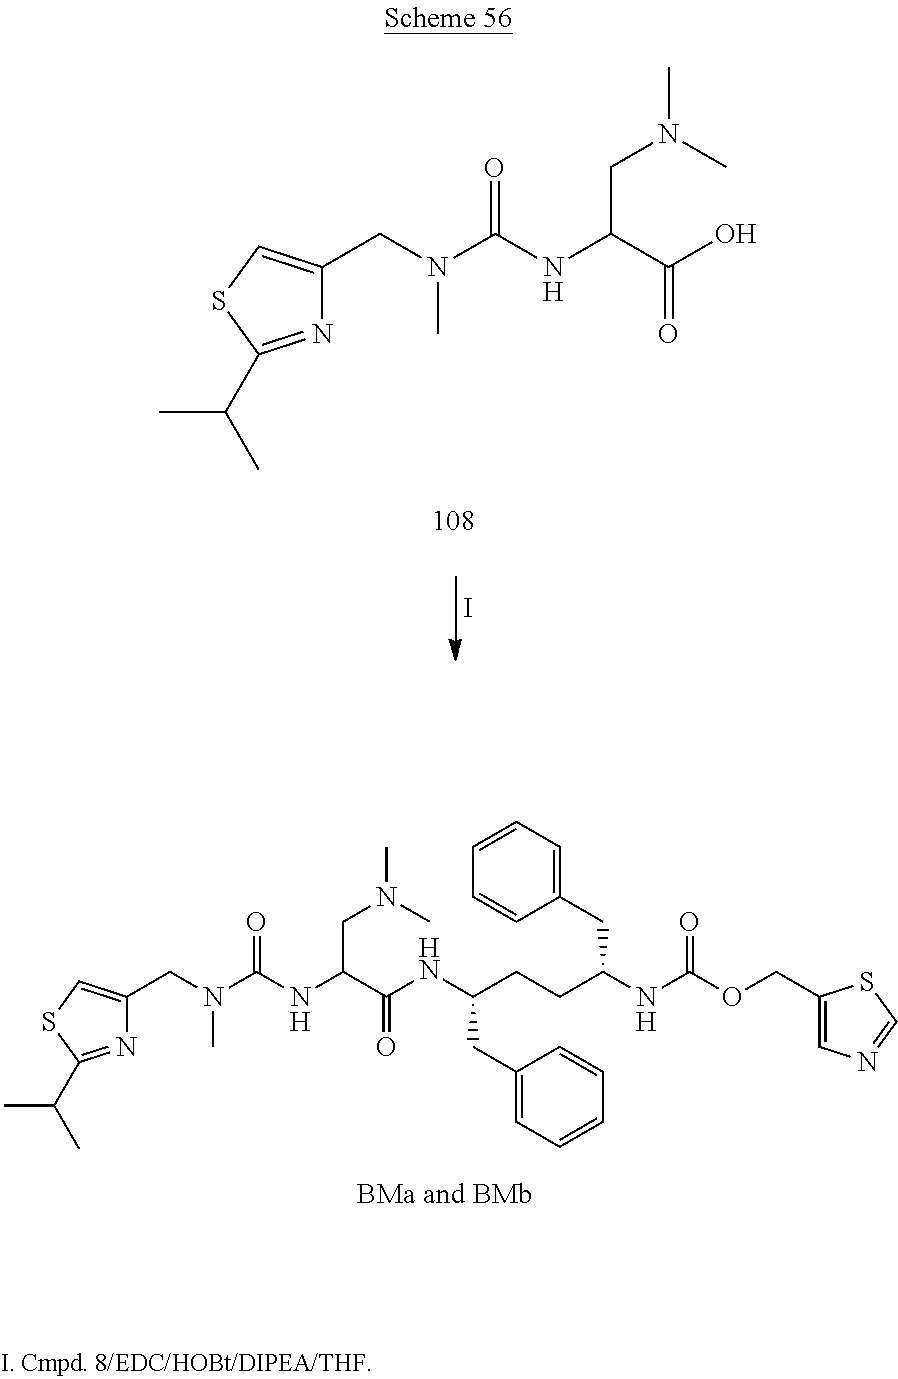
[BMa and BMb].N1=C(C(C)C)SC=C1CN(C(NC(C(=O)NC(CCC(NC(OCC1=CN=CS1)=O)CC1=CC=CC=C1)CC1=CC=CC=C1)CN(C)C)=O)C.N1=C(C(C)C)SC=C1CN(C(NC(C(O)=O)CN(C)C)=O)C.I
